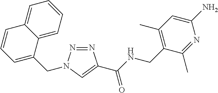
C12=CC=CC=C1C=CC=C2CN1N=NC(C(NCC2=C(C)C=C(N)N=C2C)=O)=C1
